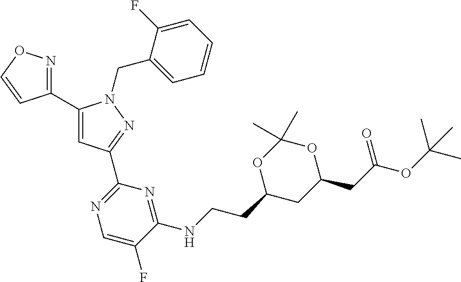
C1(C2=NOC=C2)=CC(C2=NC=C(F)C(NCCC3CC(CC(OC(C)(C)C)=O)OC(C)(C)O3)=N2)=NN1CC1=CC=CC=C1F
